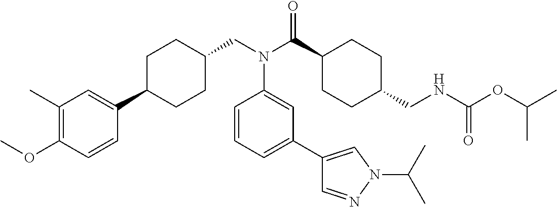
C1(C)=C(OC)C=CC(C2CCC(CN(C(C3CCC(CNC(OC(C)C)=O)CC3)=O)C3=CC(C4=CN(C(C)C)N=C4)=CC=C3)CC2)=C1
